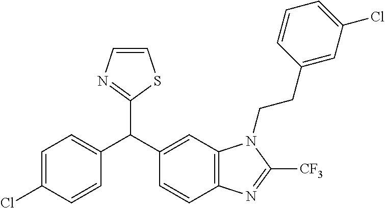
C1=C(Cl)C=CC(C(C2=CC3=C(C=C2)N=C([CF3])N3CCC2=CC(Cl)=CC=C2)C2=NC=CS2)=C1
